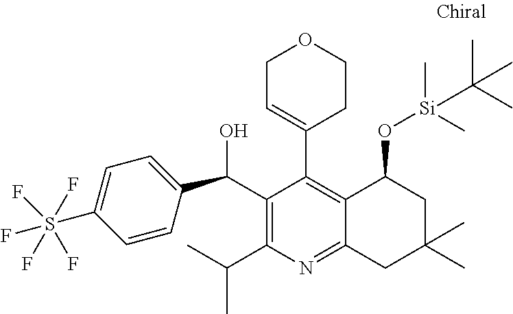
C1(C(O)C2=CC=C(S(F)(F)(F)(F)F)C=C2)=C(C(C)C)N=C2C(=C1C1=CCOCC1)C(O[Si](C)(C)C(C)(C)C)CC(C)(C)C2
